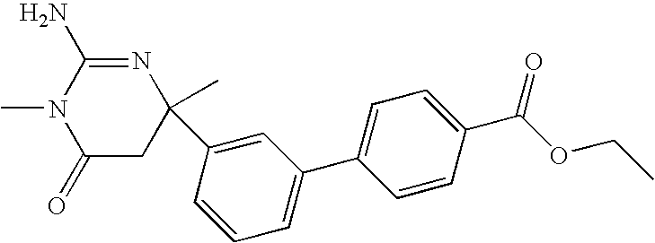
C1(=O)CC(C)(C2=CC(C3=CC=C(C(OCC)=O)C=C3)=CC=C2)N=C(N)N1C
